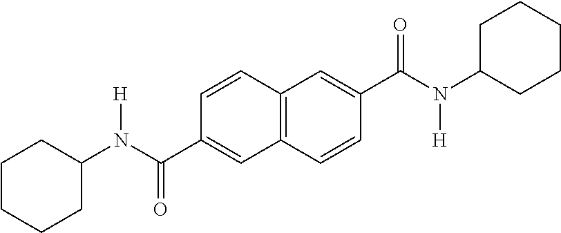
C1CCCC(N(C(C2=CC3=C(C=C2)C=C(C(N(C2CCCCC2)[H])=O)C=C3)=O)[H])C1
